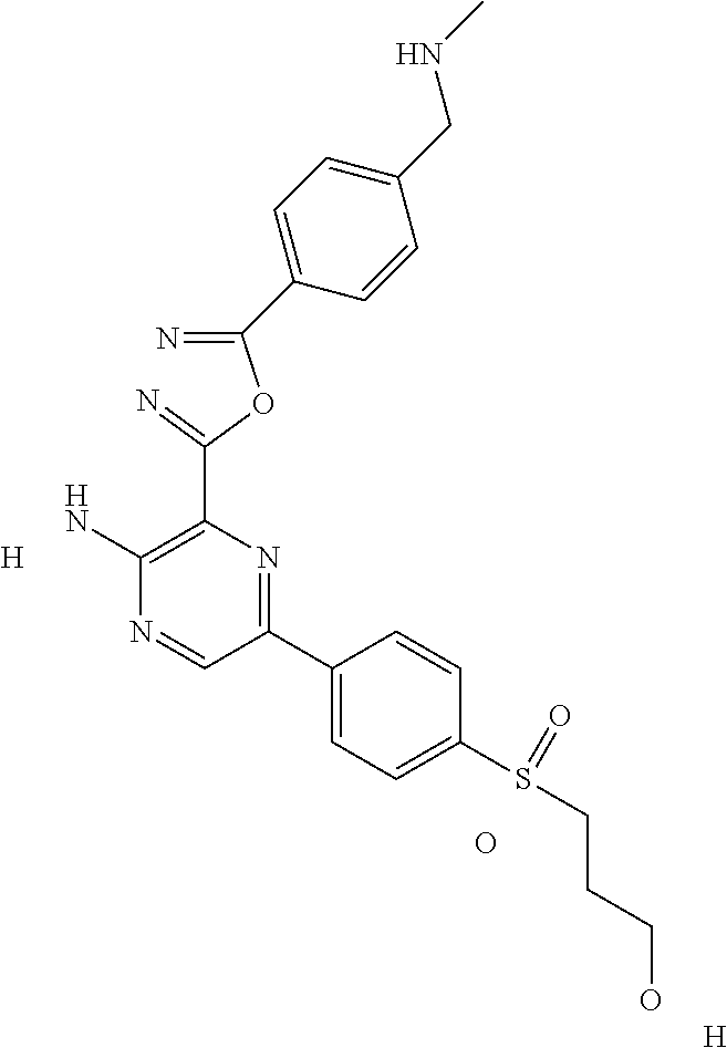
[H].C1(N)=C(C(OC(=N)C2=CC=C(CNC)C=C2)=N)N=C(C2=CC=C(S(CCCO)=O)C=C2)C=N1.O.[H]
